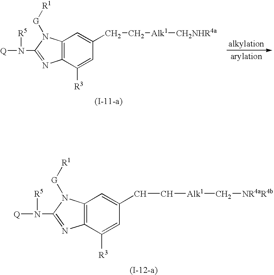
[Q]N([R5])C1=NC2=C(C=C(CC[Alk1]C[NR4aR4b])C=C2[R3])N1[G][R1].[Q]N([R5])C1=NC2=C(C=C(CC[Alk1][CH2NHR4a])C=C2[R3])N1[G][R1]
